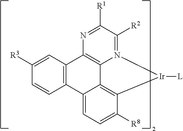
C1([R3])=CC2=C(C=C1)C1=CC=C([R8])C3=C1C1=C2N=C([R1])C([R2])=N1[Ir]3[L]
